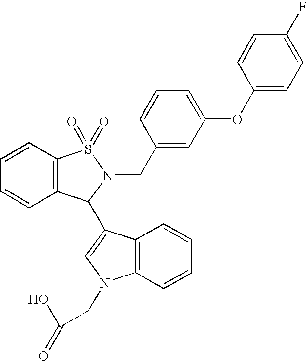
C12=C(C=CC=C1)N(CC(O)=O)C=C2C1C2=C(C=CC=C2)S(=O)(=O)N1CC1=CC(OC2=CC=C(F)C=C2)=CC=C1
